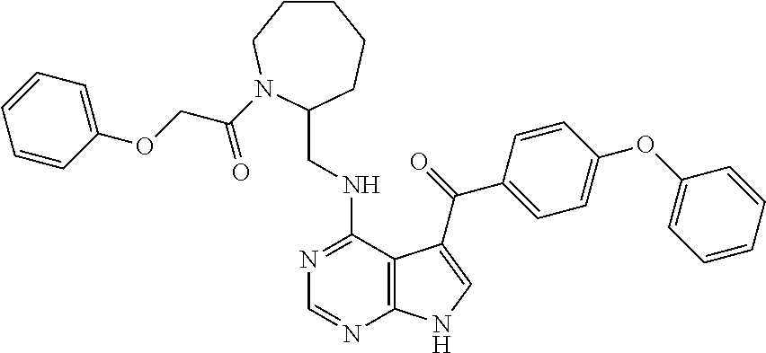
C1=CC=CC(OC2=CC=C(C(=O)C3=CNC4=C3C(NCC3CCCCCN3C(COC3=CC=CC=C3)=O)=NC=N4)C=C2)=C1
